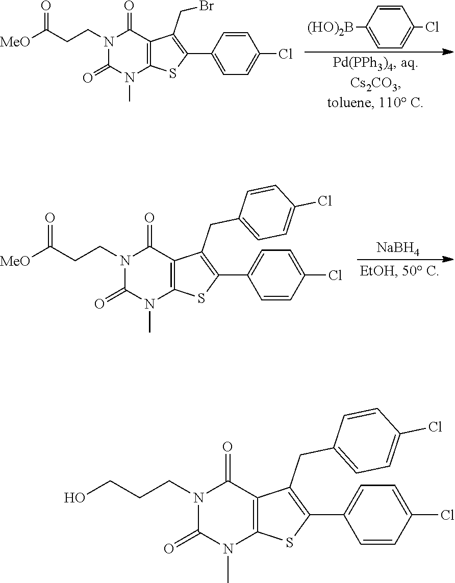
[NaBH4].N1(CCC([MeO])=O)C(=O)N(C)C2=C(C1=O)C(CC1=CC=C(Cl)C=C1)=C(C1=CC=C(Cl)C=C1)S2.N1(CCC([MeO])=O)C(=O)N(C)C2=C(C1=O)C(CBr)=C(C1=CC=C(Cl)C=C1)S2.C1=C([(HO)2B])C=CC(Cl)=C1.N1(CCCO)C(=O)N(C)C2=C(C1=O)C(CC1=CC=C(Cl)C=C1)=C(C1=CC=C(Cl)C=C1)S2
